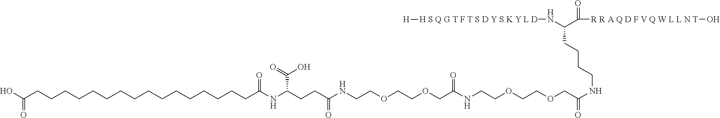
N(C(C([R R A Q D F V Q W L L N T]O)=O)CCCCNC(COCCOCCNC(COCCOCCNC(CCC(NC(CCCCCCCCCCCCCCCCC(O)=O)=O)C(O)=O)=O)=O)=O)[H S Q G T F T S D Y S K Y L D][H]
